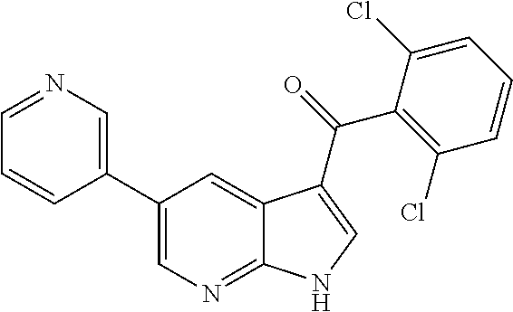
C1(C2=CN=CC=C2)=CN=C2C(=C1)C(C(=O)C1=C(Cl)C=CC=C1Cl)=CN2
